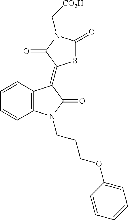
C12=C(C=CC=C1)C(=C1SC(=O)N(C[CO2H])C1=O)C(=O)N2CCCOC1=CC=CC=C1
